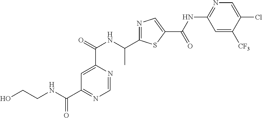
N1=C(C(NC(C2=CC(C(NCCO)=O)=NC=N2)=O)C)SC(C(=O)NC2=NC=C(Cl)C([CF3])=C2)=C1
